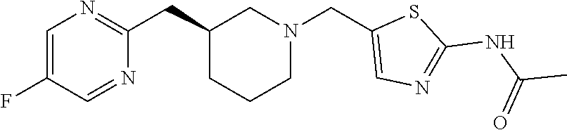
C1=C(F)C=NC(CC2CCCN(CC3=CN=C(NC(C)=O)S3)C2)=N1
